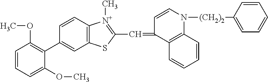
C1=CC=C(OC)C(C2=CC3=C(C=C2)[N+](C)=C(C=C2C=CN([(CH2)2]C4=CC=CC=C4)C4=C2C=CC=C4)S3)=C1OC
